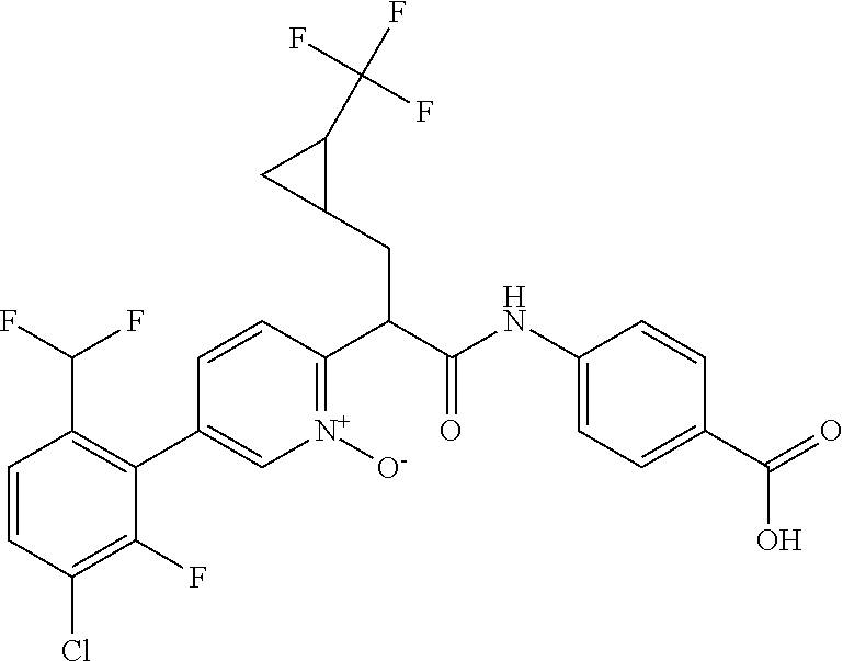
C1=CC(Cl)=C(F)C(C2=C[N+]([O-])=C(C(CC3C(C(F)(F)F)C3)C(=O)NC3=CC=C(C(=O)O)C=C3)C=C2)=C1C(F)F
